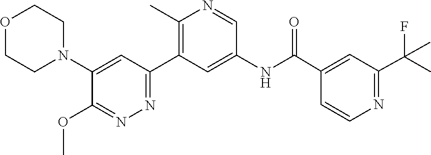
O1CCN(C2=CC(C3=C(C)N=CC(NC(C4=CC(C(C)(F)C)=NC=C4)=O)=C3)=NN=C2OC)CC1
